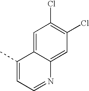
C1=C2C(=CC(Cl)=C1Cl)N=CC=C2C
